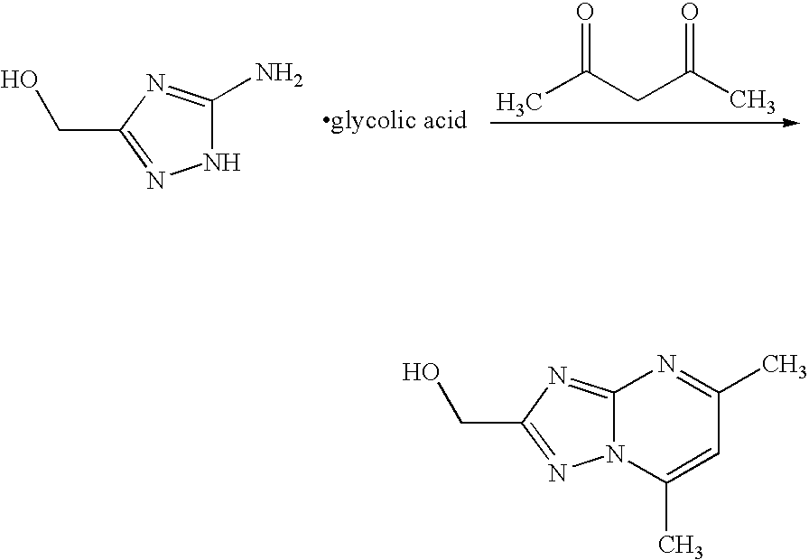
N12C(=NC(CO)=N1)N=C(C)C=C2C.N1C(N)=NC(CO)=N1.CC(CC(C)=O)=O
